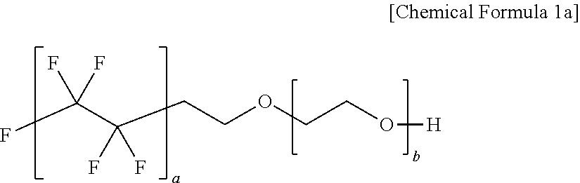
FC(C(CCOCCO[H])(F)F)(F)F
